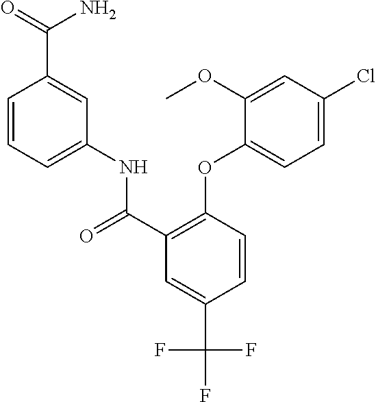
C(C1=CC(NC(C2=C(OC3=CC=C(Cl)C=C3OC)C=CC(C(F)(F)F)=C2)=O)=CC=C1)(=O)N
